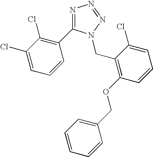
N1=C(C2=C(Cl)C(Cl)=CC=C2)N(CC2=C(OCC3=CC=CC=C3)C=CC=C2Cl)N=N1
